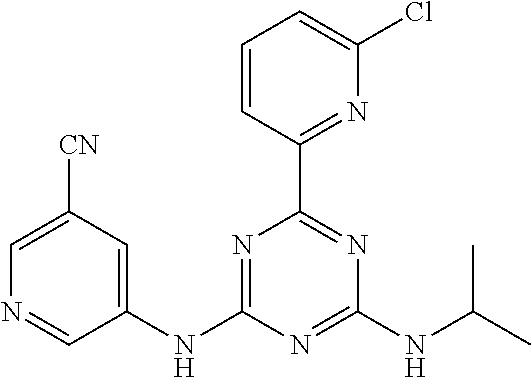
C1(NC2=NC(C3=NC(Cl)=CC=C3)=NC(NC(C)C)=N2)=CC([CN])=CN=C1
